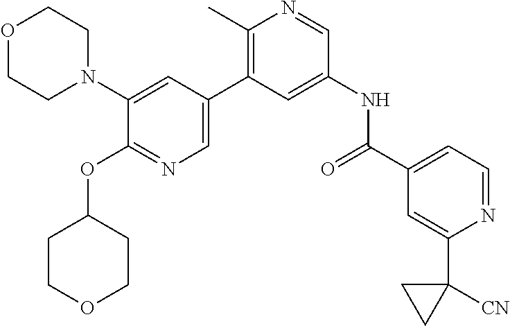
O1CCN(C2=CC(C3=C(C)N=CC(NC(C4=CC=NC(C5([CN])CC5)=C4)=O)=C3)=CN=C2OC2CCOCC2)CC1
